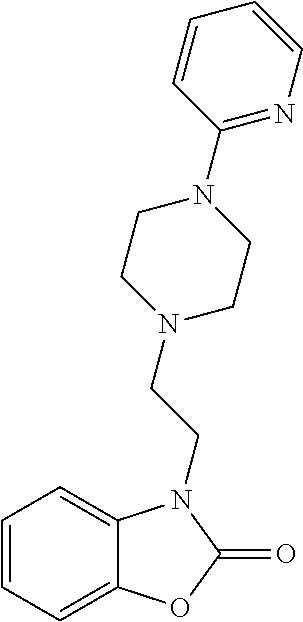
C1=CC=C2C(=C1)N(CCN1CCN(C3=NC=CC=C3)CC1)C(=O)O2
